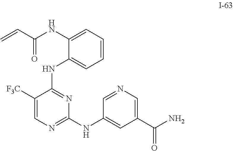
C1([F3C])=CN=C(NC2=CC(C(N)=O)=CN=C2)N=C1NC1=CC=CC=C1NC(C=C)=O
